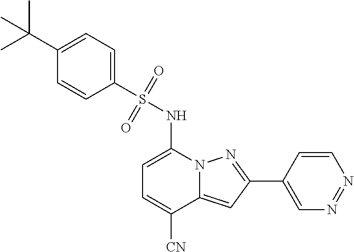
C1=C(NS(C2=CC=C(C(C)(C)C)C=C2)(=O)=O)N2C(=CC(C3=CN=NC=C3)=N2)C([CN])=C1
